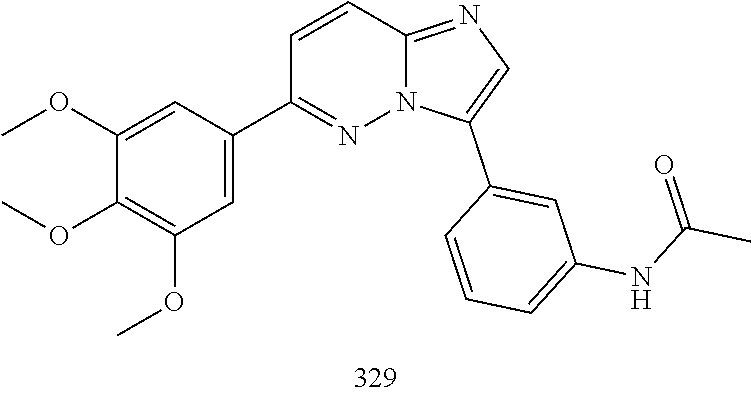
COC1=C(OC)C(OC)=CC(C2=NN3C(=NC=C3C3=CC(NC(=O)C)=CC=C3)C=C2)=C1
